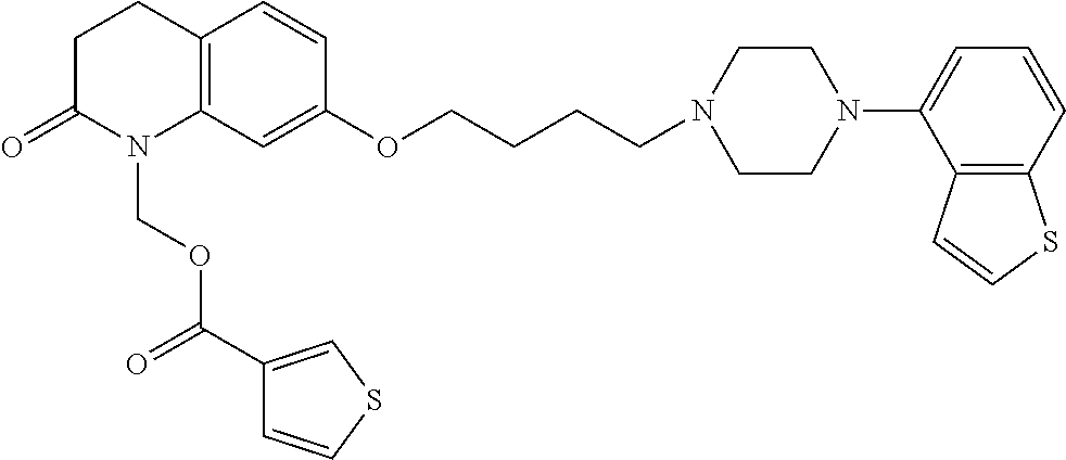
C1C(=O)N(COC(=O)C2=CSC=C2)C2=C(C1)C=CC(OCCCCN1CCN(C3=CC=CC4=C3C=CS4)CC1)=C2
